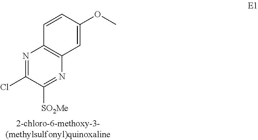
N1=C(Cl)C([SO2Me])=NC2=C1C=CC(OC)=C2
